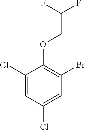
C1(Cl)=CC(Cl)=CC(Br)=C1OCC(F)F
